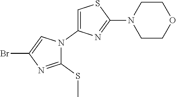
C1(SC)=NC(Br)=CN1C1=CSC(N2CCOCC2)=N1
